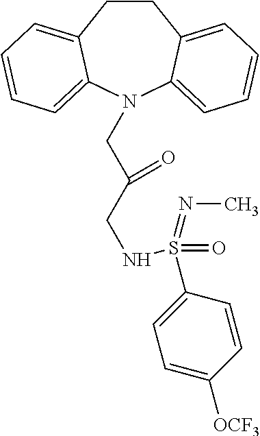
C1CC2=CC=CC=C2N(CC(CNS(C2=CC=C([OCF3])C=C2)(=O)=NC)=O)C2=CC=CC=C12
